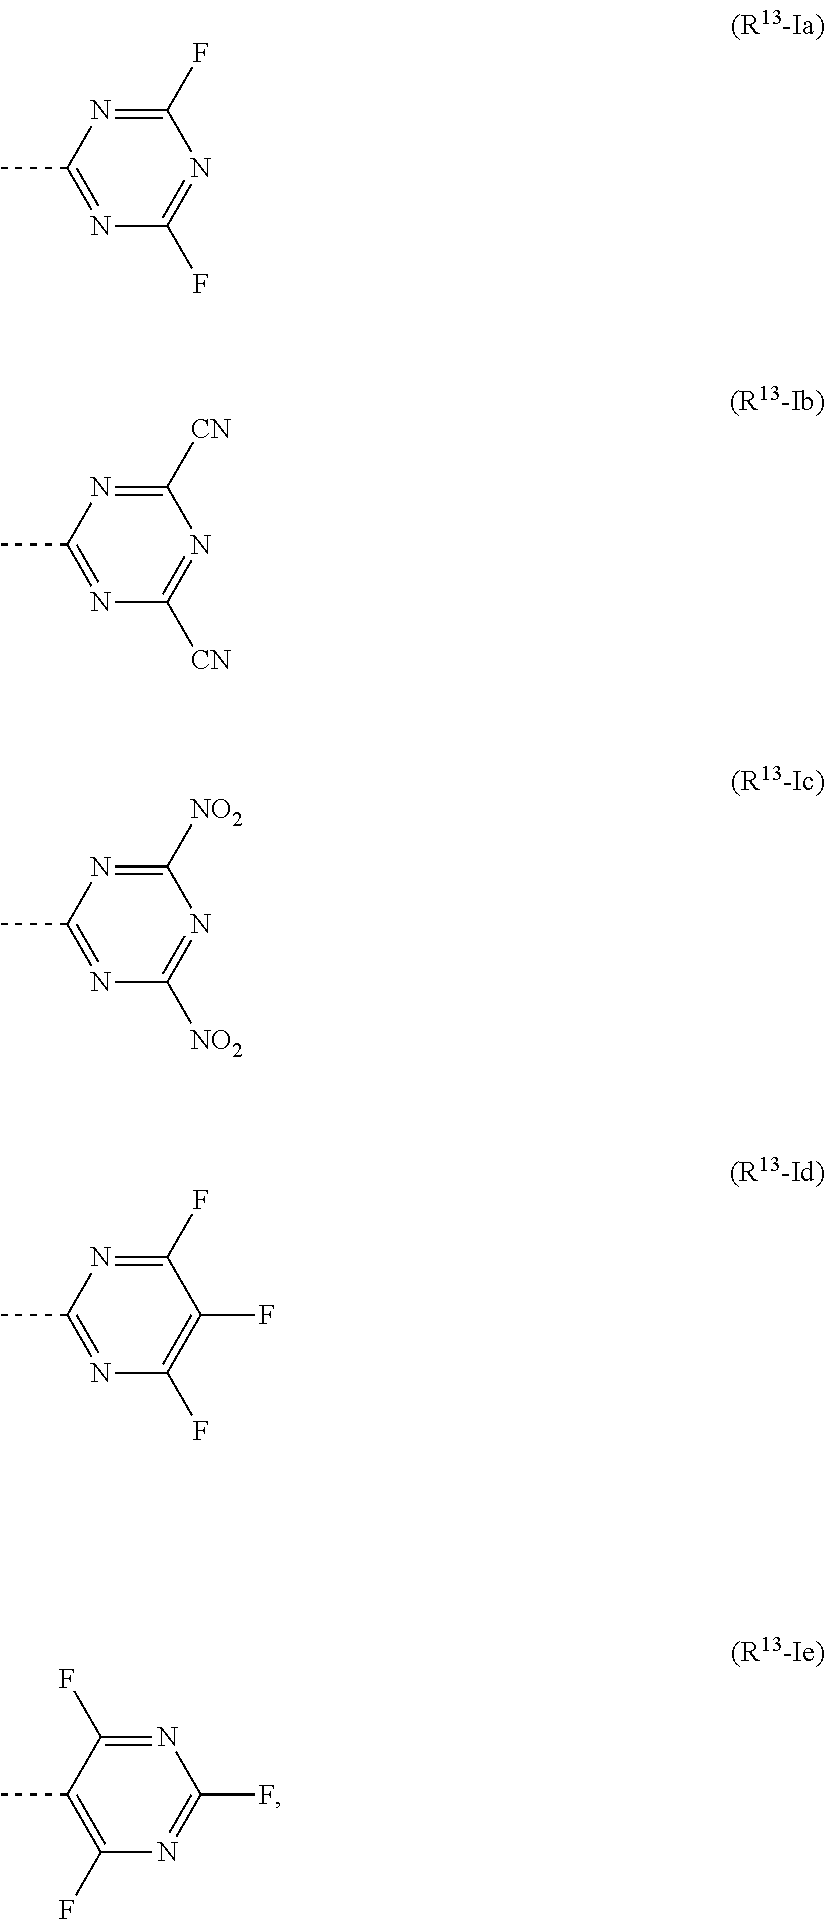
C1(C)=NC(F)=NC(F)=N1.C1(C)=NC([CN])=NC([CN])=N1.C1(C)=NC([NO2])=NC([NO2])=N1.C1(C)=NC(F)=C(F)C(F)=N1.C1(C)=C(F)N=C(F)N=C1F
